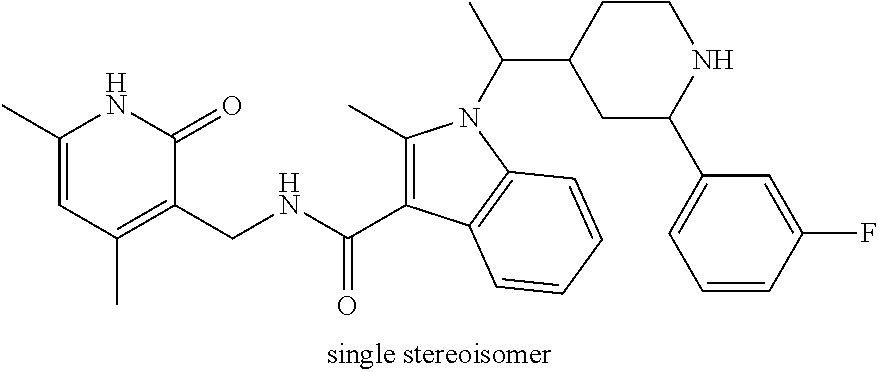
C1(C)=CC(C)=C(CNC(C2=C(C)N(C(C)C3CCNC(C4=CC=CC(F)=C4)C3)C3=C2C=CC=C3)=O)C(=O)N1
